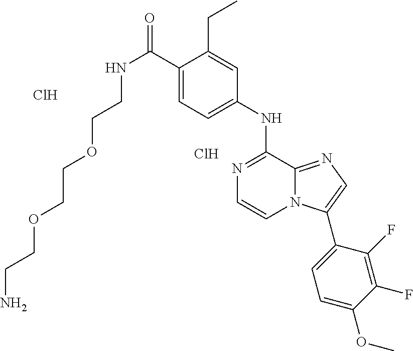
N(C(C1=CC=C(NC2=NC=CN3C2=NC=C3C2=CC=C(OC)C(F)=C2F)C=C1CC)=O)CCOCCOCCN.Cl.Cl
